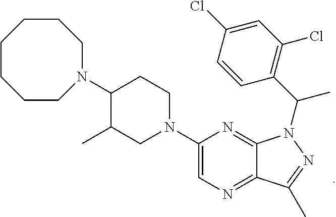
C1(N2CCC(N3CCCCCCC3)C(C)C2)=CN=C2C(=N1)N(C(C1=C(Cl)C=C(Cl)C=C1)C)N=C2C
